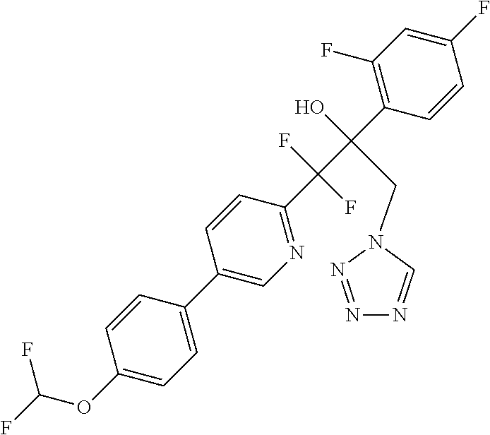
C1(F)=CC(F)=C(C(C(C2=NC=C(C3=CC=C(OC(F)F)C=C3)C=C2)(F)F)(O)CN2C=NN=N2)C=C1
